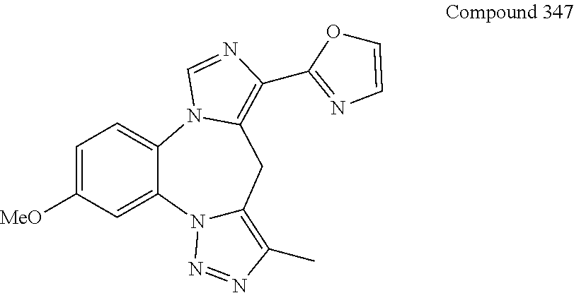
N12C(=C(C)N=N1)CC1=C(C3=NC=CO3)N=CN1C1=CC=C([MeO])C=C21
